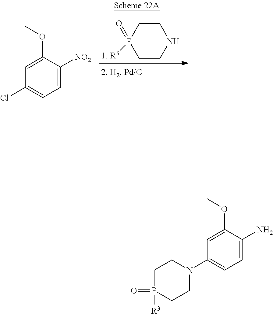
C1CP(=O)([1. R3])CCN1.C1=C([NO2])C(OC)=CC(Cl)=C1.C1CP(=O)([R3])CCN1C1=CC=C(N)C(OC)=C1
